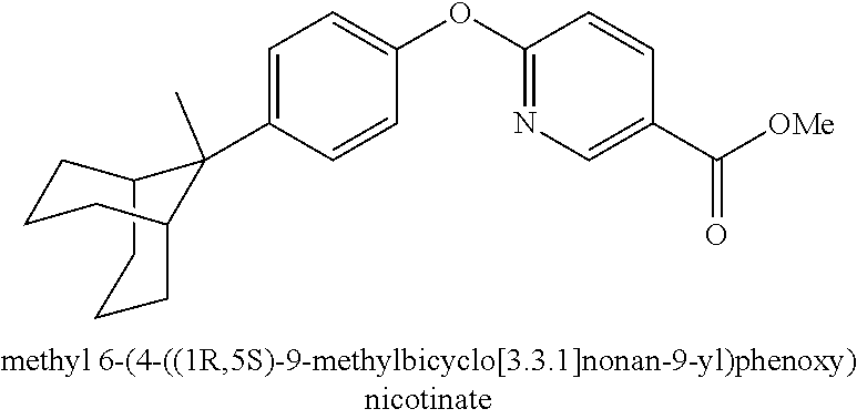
C1=C(C2(C)C3CCCC2CCC3)C=CC(OC2=NC=C(C([OMe])=O)C=C2)=C1
